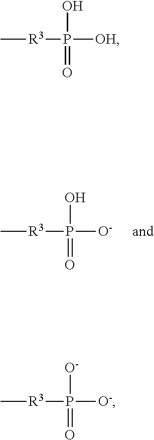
[R3](P([O-])(O)=O)C.[R3](P([OH])(O)=O)C.[R3](P([O-])([O-])=O)C
